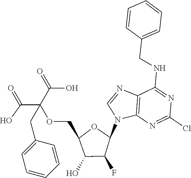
C12=C(N=C(Cl)N=C1NCC1=CC=CC=C1)N(C1OC(COC(C(=O)O)(C(=O)O)CC3=CC=CC=C3)C(O)C1F)C=N2
